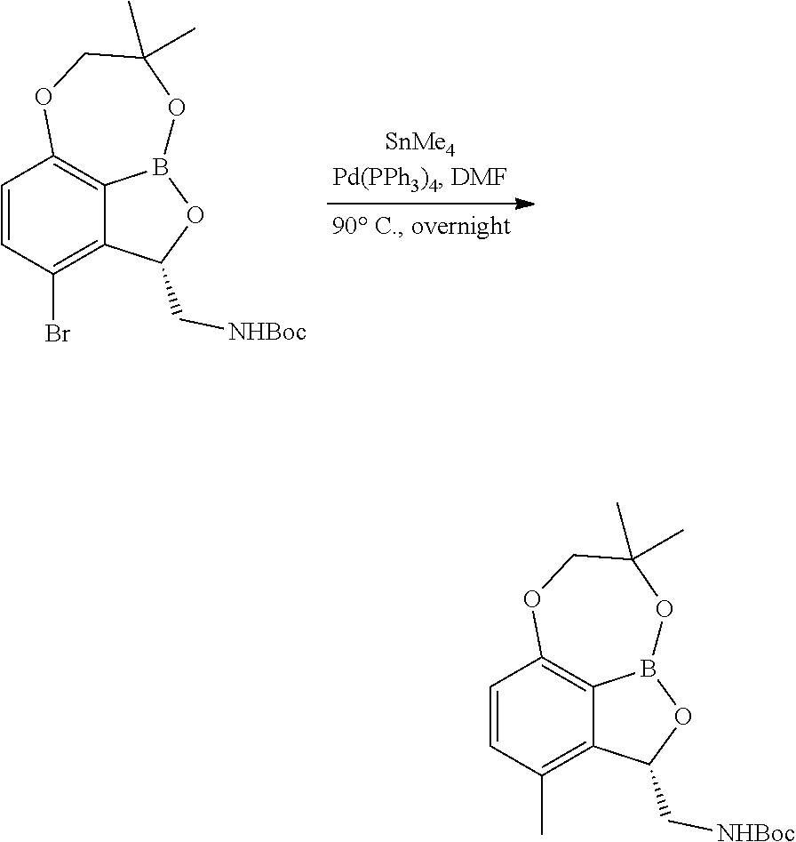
C1=CC(Br)=C2C3=C1OCC(C)(C)OB3OC2C[NHBoc].C1=CC(C)=C2C3=C1OCC(C)(C)OB3OC2C[NHBoc]
